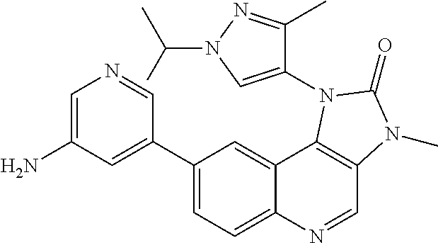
C1=C(N)C=C(C2=CC=C3C(=C2)C2=C(C=N3)N(C)C(=O)N2C2=CN(C(C)C)N=C2C)C=N1
